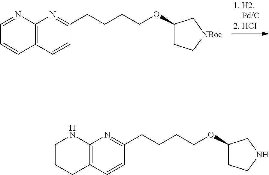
C12=C(C=CC(CCCCOC3CC[NBoc]C3)=N1)C=CC=N2.C12=C(C=CC(CCCCOC3CCNC3)=N1)CCCN2
